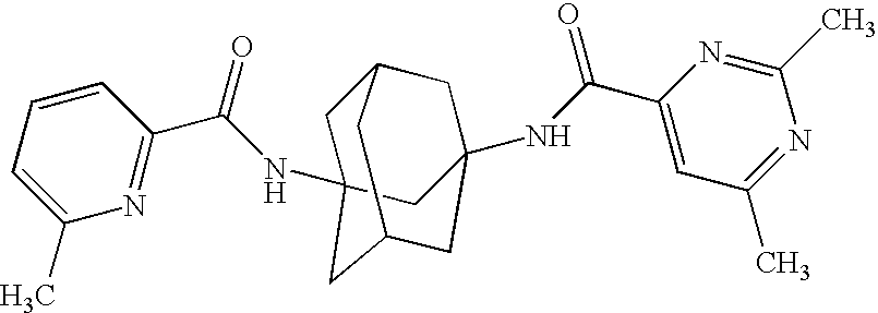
N(C(C1=NC(C)=CC=C1)=O)C12CC3CC(NC(=O)C4=CC(C)=NC(C)=N4)(CC(C1)C3)C2
